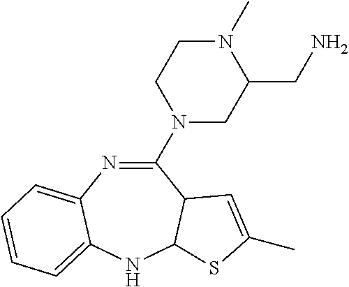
C1(N2CC(CN)N(C)CC2)=NC2=CC=CC=C2NC2C1C=C(C)S2
